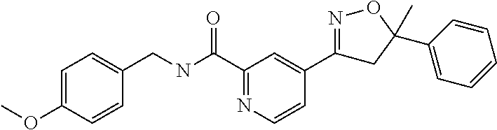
C1=C(OC)C=CC(CNC(C2=NC=CC(C3=NOC(C4=CC=CC=C4)(C)C3)=C2)=O)=C1
